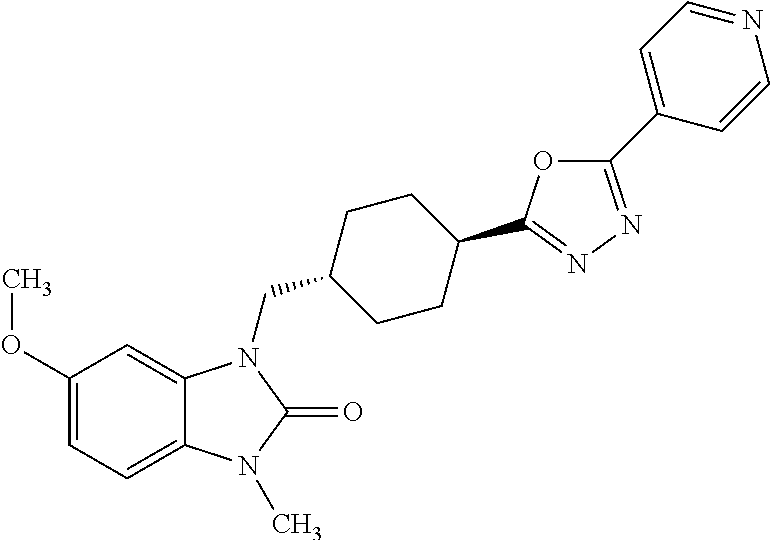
C1(OC)=CC=C2C(=C1)N(CC1CCC(C3=NN=C(C4=CC=NC=C4)O3)CC1)C(=O)N2C
